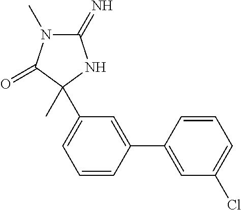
C1=CC(C2=CC(Cl)=CC=C2)=CC(C2(C)C(=O)N(C)C(=N)N2)=C1
